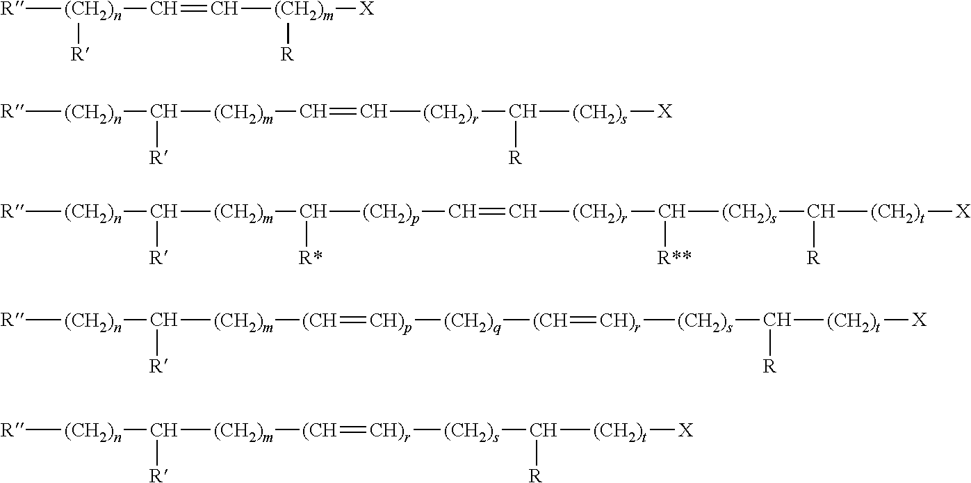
[R][(CH2)n](C=C[(CH2)m]([X])[R])[R].[R][(CH2)n]C([(CH2)m]C=C[(CH2)r]C([(CH2)s][X])[R])[R].[R][(CH2)n]C([(CH2)m]C([R*])[(CH2)p]C=C[(CH2)r]C([(CH2)s]C([R])[(CH2)t][X])[R**])[R].[R][(CH2)n]C([(CH2)m][(CH]=[CH)p][(CH2)q][(CH]=[CH)r][(CH2)s]C([(CH2)t][X])[R])[R].[R][(CH2)n]C([(CH2)m][(CH]=[CH)r][(CH2)s]C([R])[(CH2)t][X])[R]
